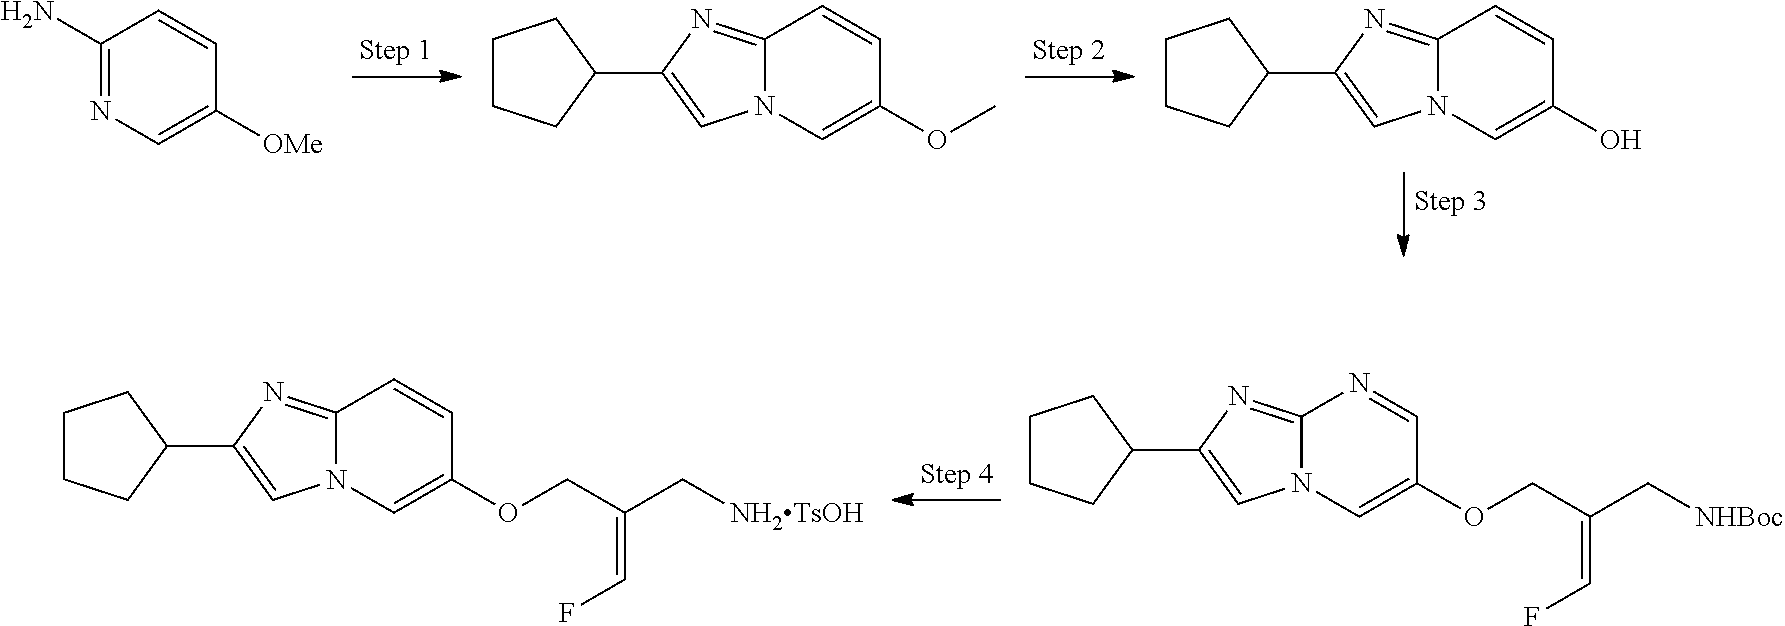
C1=C([OMe])C=CC(N)=N1.C1=C(O)C=CC2=NC(C3CCCC3)=CN12.C1=C(OC)C=CC2=NC(C3CCCC3)=CN12.C1=C(OCC(C[NH2TsOH])=CF)C=CC2=NC(C3CCCC3)=CN12.C1=C(OCC(C[NHBoc])=CF)C=NC2=NC(C3CCCC3)=CN12
